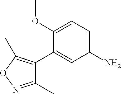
C1(C)=NOC(C)=C1C1=CC(N)=CC=C1OC
